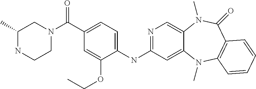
C1(C(=O)N2CC(C)NCC2)=CC=C(NC2=NC=C3C(=C2)N(C)C2=C(C(=O)N3C)C=CC=C2)C(OCC)=C1
